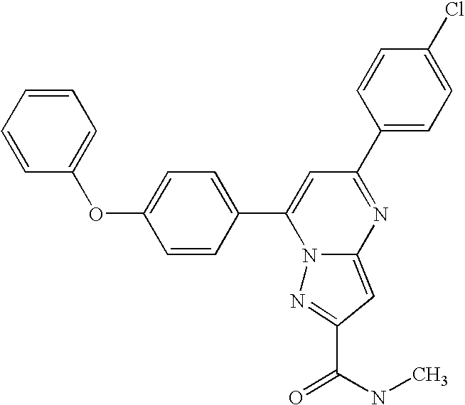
C1=CC(C2=CC(C3=CC=C(Cl)C=C3)=NC3=CC(C(=O)NC)=NN23)=CC=C1OC1=CC=CC=C1
